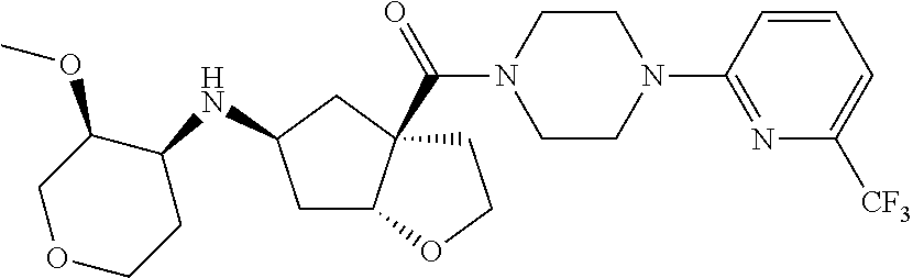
C1C2C(C(N3CCN(C4=NC([CF3])=CC=C4)CC3)=O)(CC1NC1CCOCC1OC)CCO2
